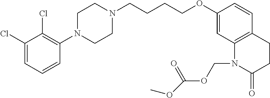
C1=C(Cl)C(Cl)=C(N2CCN(CCCCOC3=CC4=C(C=C3)CCC(=O)N4COC(=O)OC)CC2)C=C1
